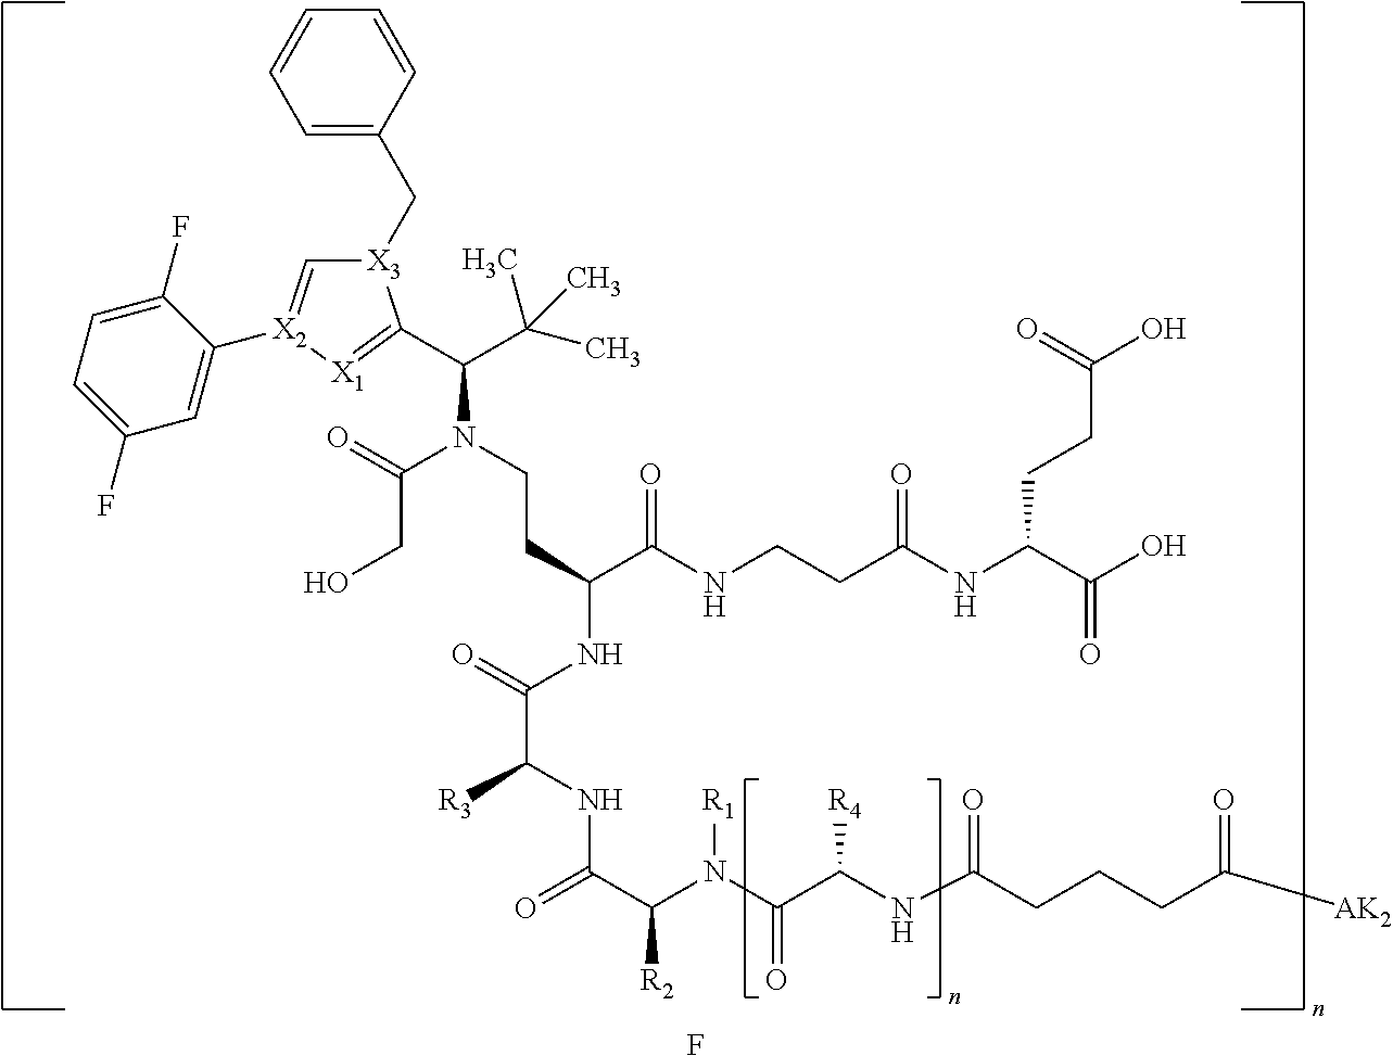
F.[X3]1(CC2=CC=CC=C2)C=[X2](C2=CC(F)=CC=C2F)[X1]=C1C(C(C)(C)C)N(C(CO)=O)CCC(C(=O)NCCC(NC(CCC(O)=O)C(O)=O)=O)NC(=O)C(NC(C(N(C(C(NC(CCCC([AK2])=O)=O)[R4])=O)[R1])[R2])=O)[R3]
